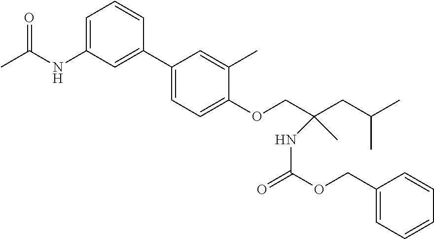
C1(C2=CC=C(OCC(CC(C)C)(NC(=O)OCC3=CC=CC=C3)C)C(C)=C2)=CC(NC(C)=O)=CC=C1
